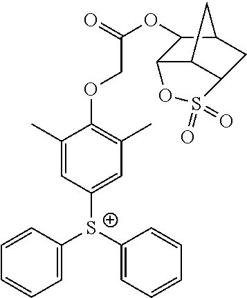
C1=C([S+](C2=CC=CC=C2)C2=CC(C)=C(OCC(OC3C4C5C(CC3C5)S(=O)(=O)O4)=O)C(C)=C2)C=CC=C1
